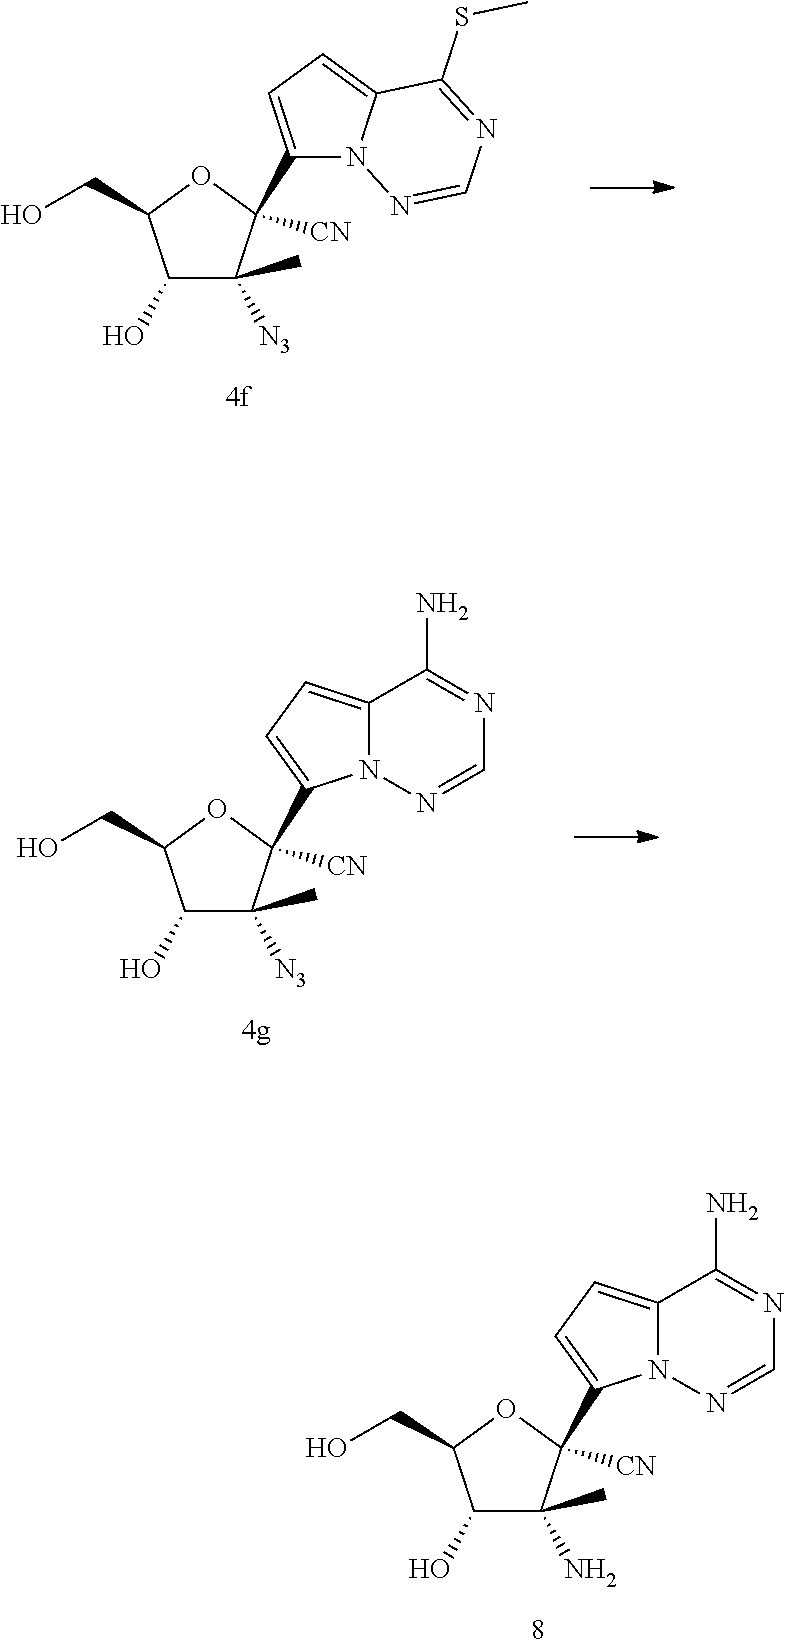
C1(O)C([N3])(C)C([CN])(C2=CC=C3N2N=CN=C3SC)OC1CO.C1(O)C([N3])(C)C(C2=CC=C3N2N=CN=C3N)([CN])OC1CO.C1(O)C(N)(C)C(C2=CC=C3N2N=CN=C3N)([CN])OC1CO
